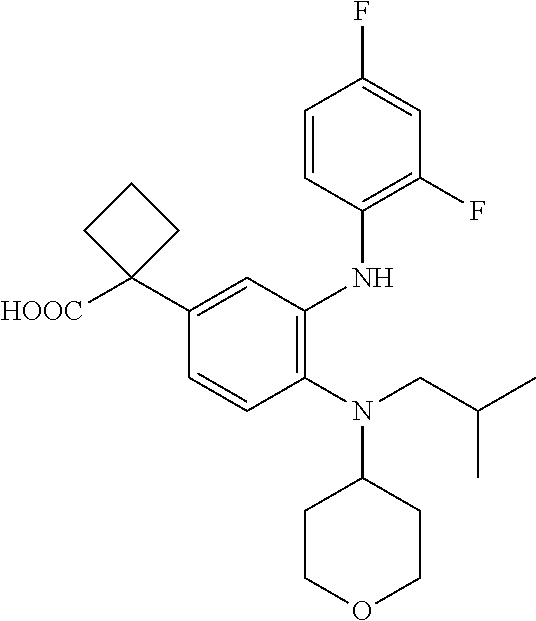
C1=CC(N(CC(C)C)C2CCOCC2)=C(NC2=C(F)C=C(F)C=C2)C=C1C1([HOOC])CCC1
